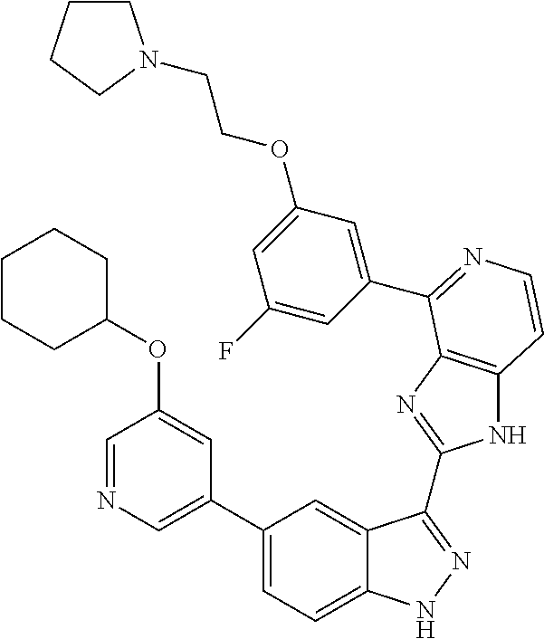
C1(C2=CN=CC(OC3CCCCC3)=C2)=CC=C2C(=C1)C(C1=NC3=C(N1)C=CN=C3C1=CC(OCCN3CCCC3)=CC(F)=C1)=NN2
